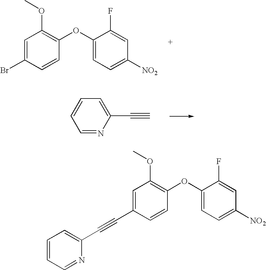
C1=C(Br)C=CC(OC2=CC=C([NO2])C=C2F)=C1OC.C1=NC(C#C)=CC=C1.C1=C(C#CC2=CC=CC=N2)C=CC(OC2=CC=C([NO2])C=C2F)=C1OC
